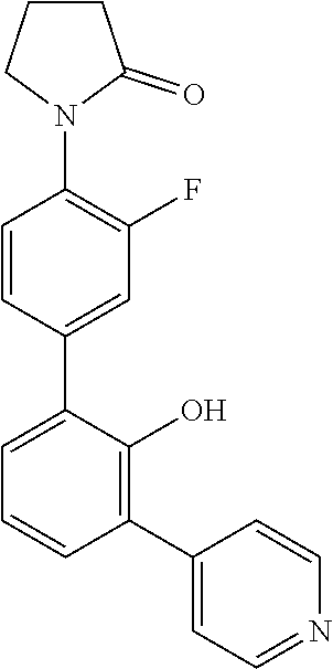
C1=C(C2=C(O)C(C3=CC(F)=C(N4C(=O)CCC4)C=C3)=CC=C2)C=CN=C1
